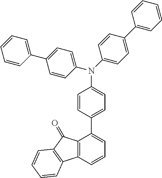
C1=CC(C2=CC=C(N(C3=CC=C(C4=CC=CC5=C4C(=O)C4=C5C=CC=C4)C=C3)C3=CC=C(C4=CC=CC=C4)C=C3)C=C2)=CC=C1
